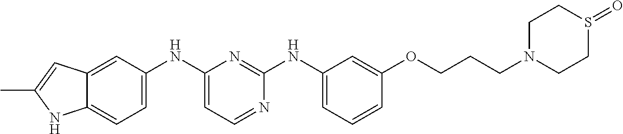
C12=CC=C(NC3=CC=NC(NC4=CC=CC(OCCCN5CCS(=O)CC5)=C4)=N3)C=C1C=C(C)N2
